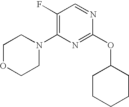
C1OCCN(C2=C(F)C=NC(OC3CCCCC3)=N2)C1
